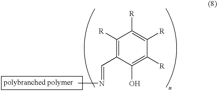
C1([R])=C(C=NC)C(O)=C([R])C([R])=C1[R]
